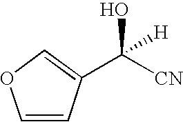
C1=CC(C([CN])(O)[H])=CO1
